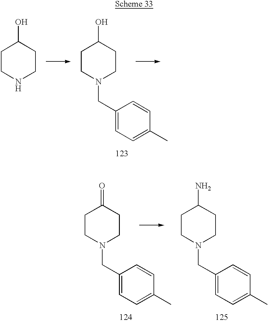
C1CNCCC1O.C1CN(CC2=CC=C(C)C=C2)CCC1O.C1CN(CC2=CC=C(C)C=C2)CCC1=O.C1CN(CC2=CC=C(C)C=C2)CCC1N
